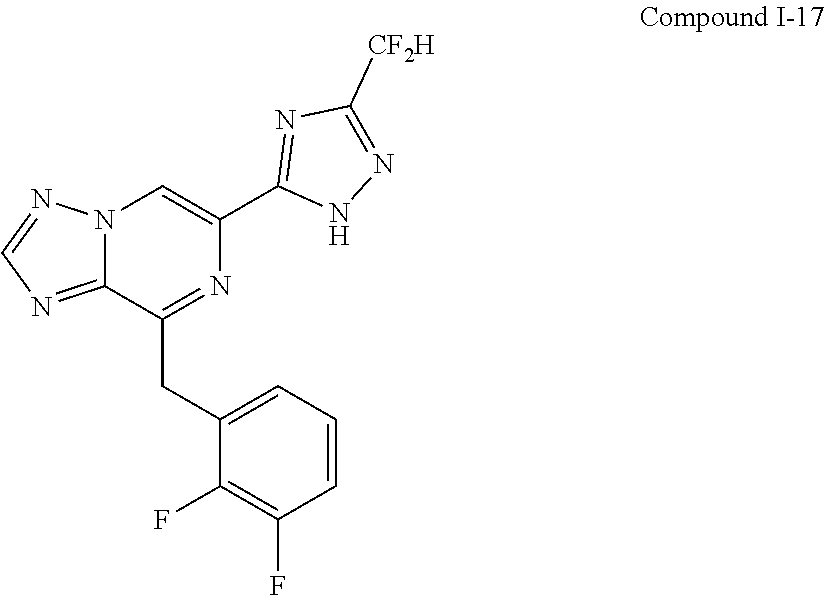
C1(CC2=NC(C3=NC([CF2H])=NN3)=CN3C2=NC=N3)=CC=CC(F)=C1F
